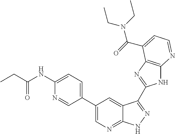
C1(C2=CN=C3C(=C2)C(C2=NC4=C(N2)N=CC=C4C(=O)N(CC)CC)=NN3)=CC=C(NC(CC)=O)N=C1
